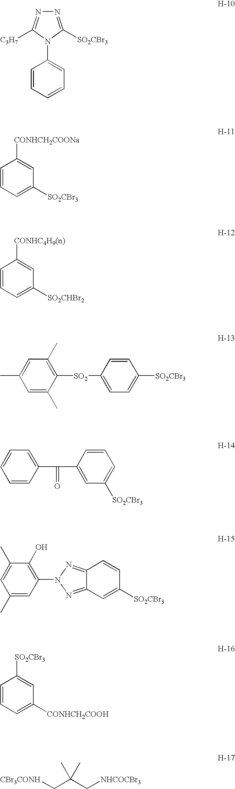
N1=C([SO2CBr3])N(C2=CC=CC=C2)C([C3H7])=N1.C1=CC=C([SO2CBr3])C=C1[CONHCH2COONa].C1=CC=C([SO2CHBr2])C=C1[CONHC4H9(n)].C1=C(C)C([SO2]C2=CC=C([SO2CBr3])C=C2)=C(C)C=C1C.C1=CC(C(=O)C2=CC([SO2CBr3])=CC=C2)=CC=C1.C1(C)=CC(N2N=C3C(=N2)C=CC([SO2CBr3])=C3)=C(O)C(C)=C1.C1=CC=C([CONHCH2COOH])C=C1[SO2CBr3].[CBr3CONH]CC(C[NHCOCBr3])(C)C
